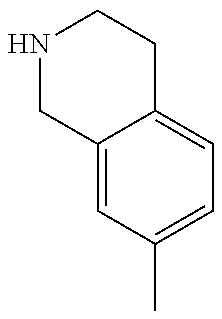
N1CC2=CC(C)=CC=C2CC1
